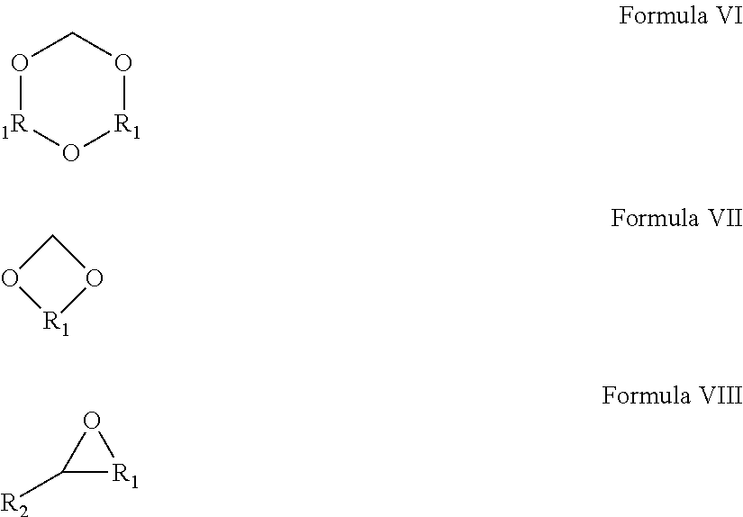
O1[1R]O[R1]OC1.O1CO[R1]1.C1([R2])[R1]O1
